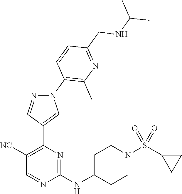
C1(NC2CCN(S(C3CC3)(=O)=O)CC2)=NC(C2=CN(C3=C(C)N=C(CNC(C)C)C=C3)N=C2)=C([NC])C=N1
